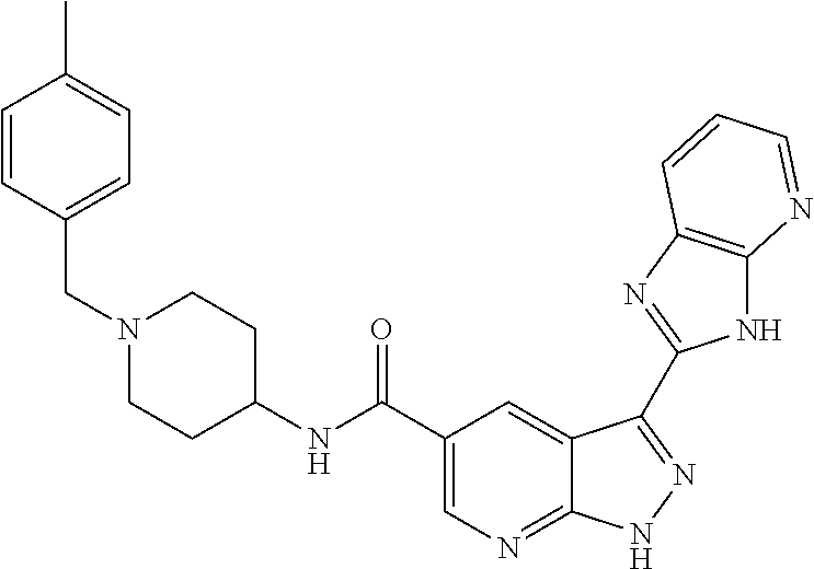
C(C1=CN=C2C(=C1)C(C1=NC3=C(N1)N=CC=C3)=NN2)(=O)NC1CCN(CC2=CC=C(C)C=C2)CC1
